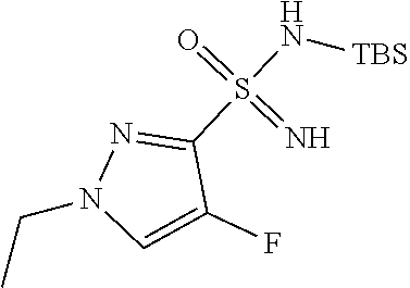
CCN1C=C(F)C(S(N[TBS])(=O)=N)=N1
